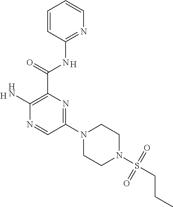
C(C1=C(N)N=CC(N2CCN(S(CCC)(=O)=O)CC2)=N1)(=O)NC1=NC=CC=C1.[H].[H]
